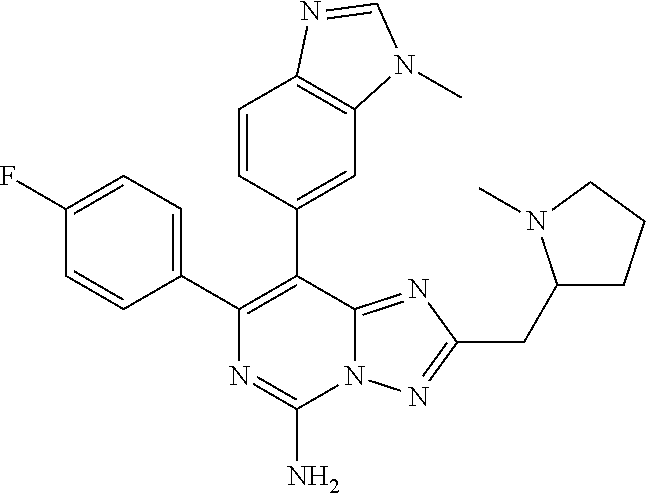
N12C(=NC(CC3CCCN3C)=N1)C(C1=CC3=C(C=C1)N=CN3C)=C(C1=CC=C(F)C=C1)N=C2N
